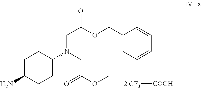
C1C(N)CCC(N(CC(OC)=O)CC(OCC2=CC=CC=C2)=O)C1.[2 CF3][COOH]
